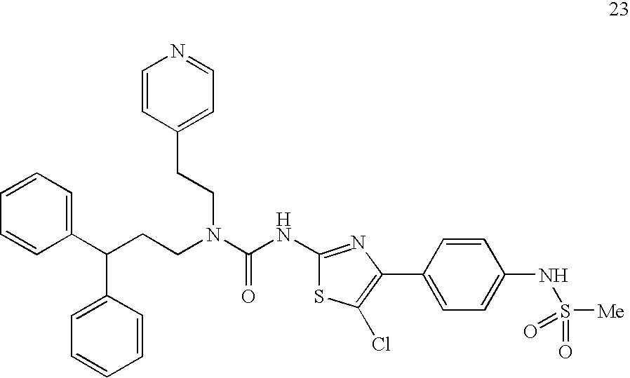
C1(C(CCN(C(=O)NC2=NC(C3=CC=C(NS([Me])(=O)=O)C=C3)=C(Cl)S2)CCC2=CC=NC=C2)C2=CC=CC=C2)=CC=CC=C1
